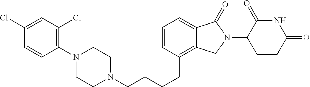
C(CCC1=C2C(=CC=C1)C(=O)N(C1C(=O)NC(=O)CC1)C2)CN1CCN(C2=C(Cl)C=C(Cl)C=C2)CC1
